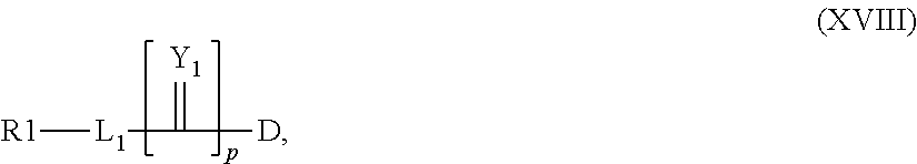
[L1]([R1])C([D])=[Y1]
